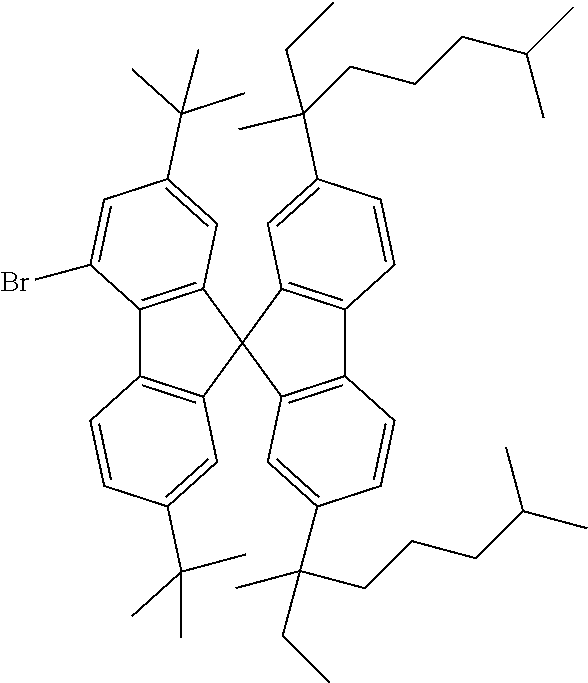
C12=C(C=C(C(C)(CC)CCCC(C)C)C=C1)C1(C3=C2C=CC(C(CC)(C)CCCC(C)C)=C3)C2=C(C3=C1C=C(C(C)(C)C)C=C3)C(Br)=CC(C(C)(C)C)=C2
